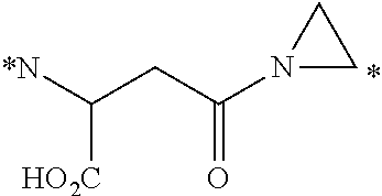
[*N]C(CC(N1CC1)=O)[HO2C]
